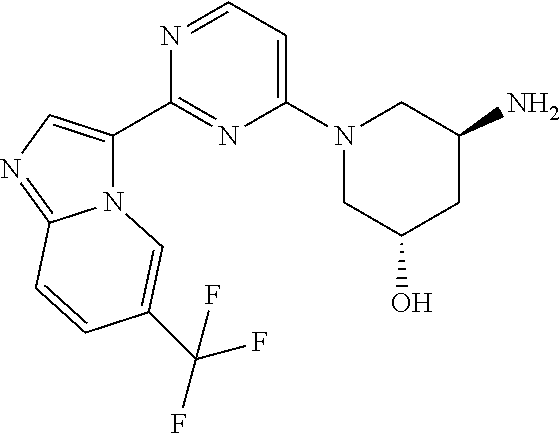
N12C(C3=NC(N4CC(O)CC(N)C4)=CC=N3)=CN=C1C=CC(C(F)(F)F)=C2
